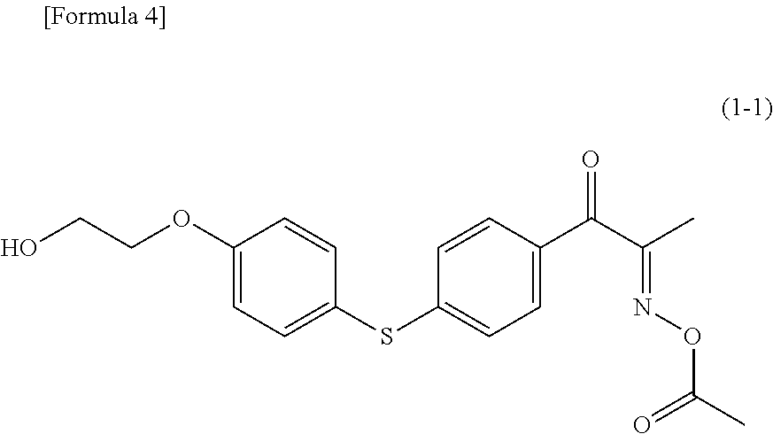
C1=C(SC2=CC=C(C(C(C)=NOC(C)=O)=O)C=C2)C=CC(OCCO)=C1
